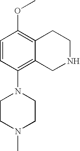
C1=CC(N2CCN(C)CC2)=C2C(=C1OC)CCNC2
